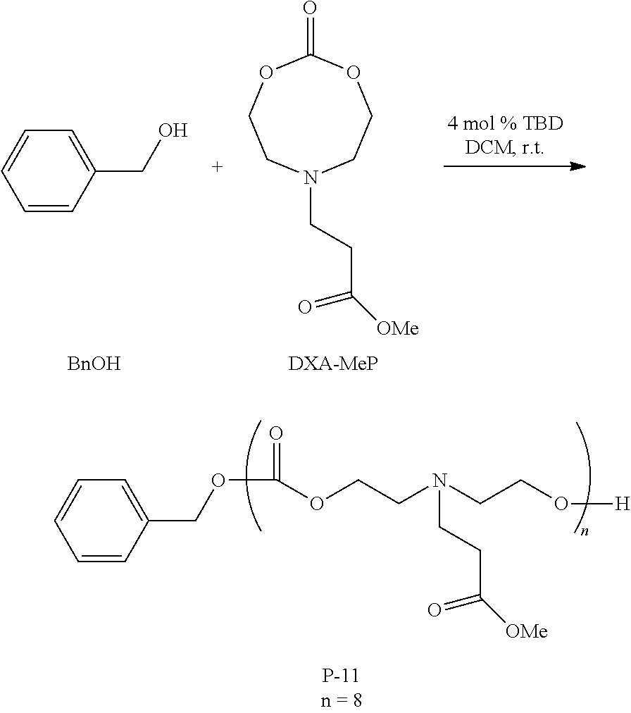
N1(CCC([OMe])=O)CCOC(=O)OCC1.[DXA-MeP].[BnOH].C1=CC(CO)=CC=C1.C(OC(=O)OCCN(CCO[H])CCC(=O)[OMe])C1=CC=CC=C1
